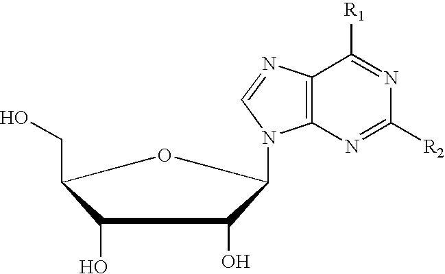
C1(O)C(CO)OC(N2C3=C(N=C2)C([R1])=NC([R2])=N3)C1O
